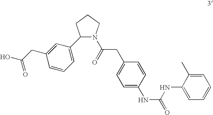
C1=C(CC(=O)O)C=CC=C1C1N(C(CC2=CC=C(NC(=O)NC3=CC=CC=C3C)C=C2)=O)CCC1
